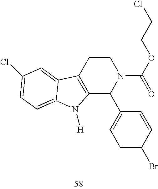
C12=C(CCN(C(=O)OCCCl)C1C1=CC=C(Br)C=C1)C1=CC(Cl)=CC=C1N2[H]
